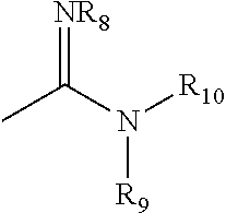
[NR8]=C(N([R10])[R9])C
